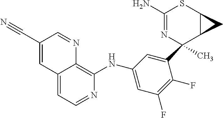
C12=CC=NC(NC3=CC(F)=C(F)C(C4(C)N=C(N)SC5C4C5)=C3)=C1N=CC(C#N)=C2
